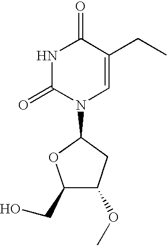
C1(CO)C(OC)CC(N2C=C(CC)C(=O)NC2=O)O1
